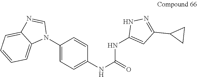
C1(N2C=NC3=CC=CC=C23)=CC=C(NC(NC2=CC(C3CC3)=NN2)=O)C=C1
